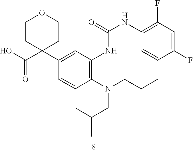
C1(C2(C(=O)O)CCOCC2)=CC(NC(=O)NC2=C(F)C=C(F)C=C2)=C(N(CC(C)C)CC(C)C)C=C1.[H]
